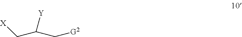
[X]CC(C[G2])[Y]
